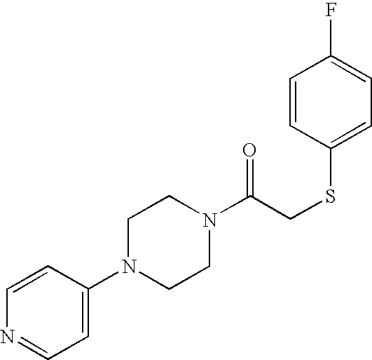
C1(N2CCN(C(CSC3=CC=C(F)C=C3)=O)CC2)=CC=NC=C1
